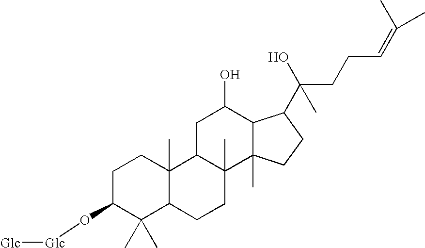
C1C(O[Glc][Glc])C(C)(C)C2C(C)(C1)C1C(C)(CC2)C2(C)C(C(O)C1)C(C(O)(CCC=C(C)C)C)CC2
